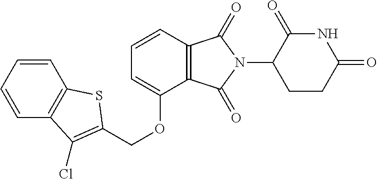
C(OC1=CC=CC2=C1C(=O)N(C1CCC(=O)NC1=O)C2=O)C1=C(Cl)C2=C(C=CC=C2)S1
